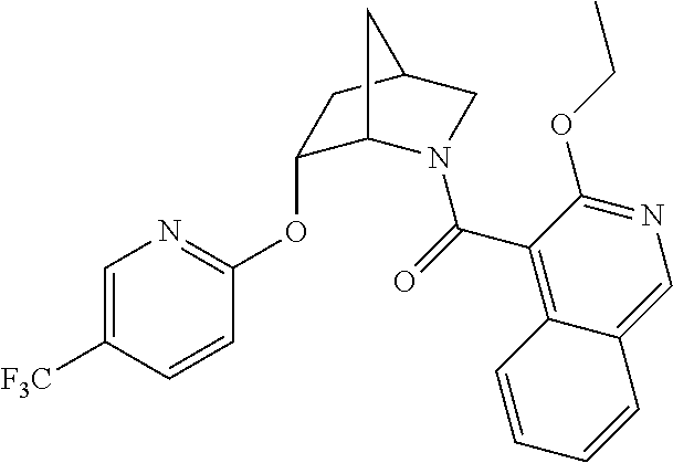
C1=C([F3C])C=CC(OC2C3N(C(=O)C4=C5C(=CN=C4OCC)C=CC=C5)CC(C2)C3)=N1
